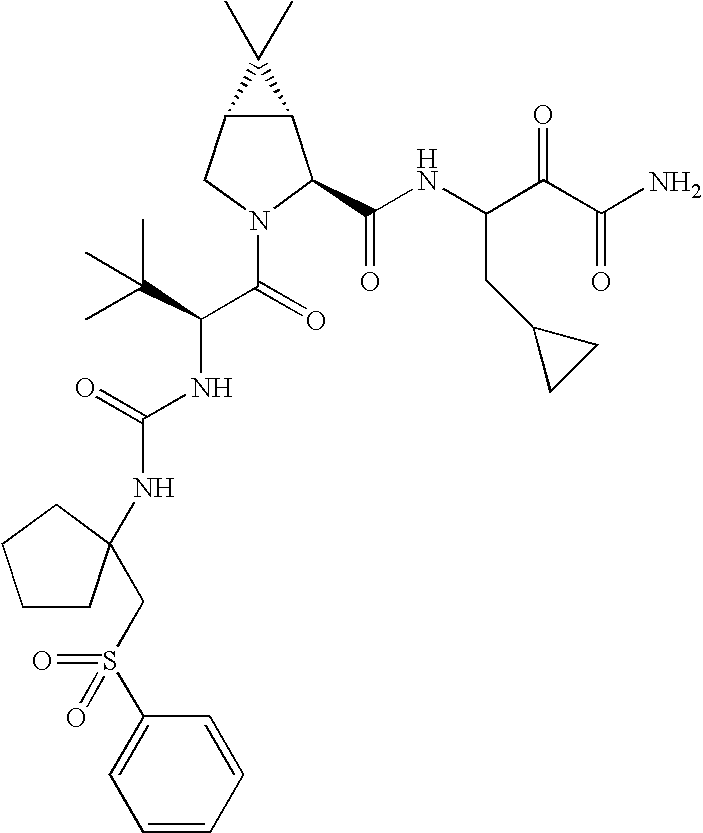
C12C(CN(C(=O)C(C(C)(C)C)NC(NC3(CS(C4=CC=CC=C4)(=O)=O)CCCC3)=O)C1C(NC(C(C(N)=O)=O)CC1CC1)=O)C2(C)C
